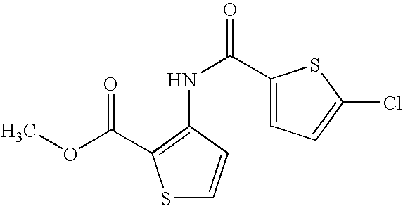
S1C=CC(NC(=O)C2=CC=C(Cl)S2)=C1C(OC)=O
